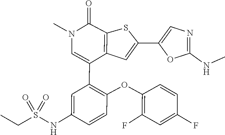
C1(F)=C(OC2=C(C3=CN(C)C(=O)C4=C3C=C(C3=CN=C(NC)O3)S4)C=C(NS(CC)(=O)=O)C=C2)C=CC(F)=C1
